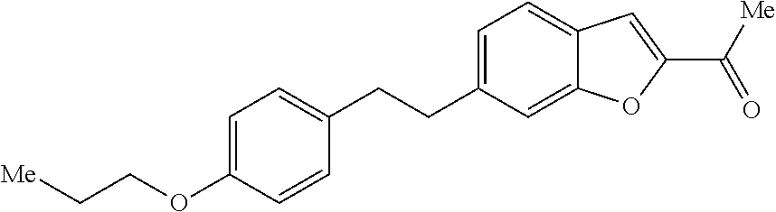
C1=C(OCC[Me])C=CC(CCC2=CC=C3C(=C2)OC(C([Me])=O)=C3)=C1
